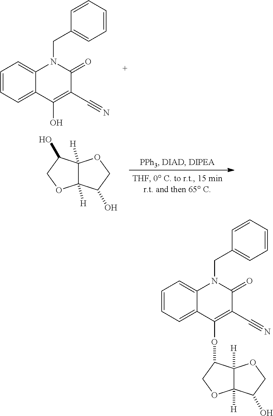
C12([H])C([H])(C(O)CO1)OCC2O.C1=CC=C2C(=C1)N(CC1=CC=CC=C1)C(=O)C(C#N)=C2O.C1=CC=C2C(=C1)N(CC1=CC=CC=C1)C(=O)C(C#N)=C2OC1C2([H])C([H])(OC1)C(O)CO2
